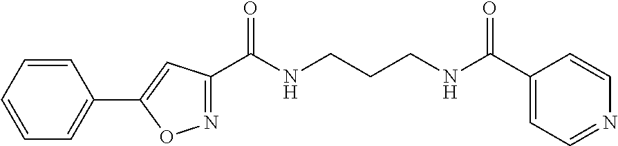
C1(C(NCCCNC(C2=NOC(C3=CC=CC=C3)=C2)=O)=O)=CC=NC=C1
